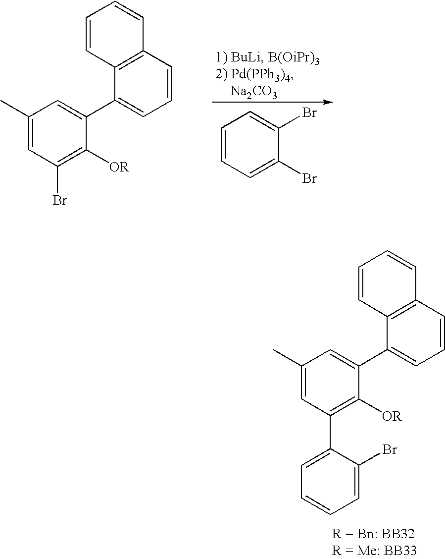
C1(C)=CC(Br)=C([OR])C(C2=CC=CC3=C2C=CC=C3)=C1.C1=CC=C(Br)C(Br)=C1.C1(C)=CC(C2=CC=CC=C2Br)=C([OR])C(C2=CC=CC3=C2C=CC=C3)=C1
